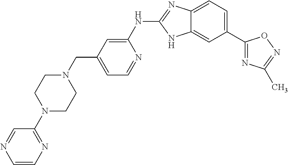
C12=CC=C(C3=NC(C)=NO3)C=C1NC(NC1=CC(CN3CCN(C4=NC=CN=C4)CC3)=CC=N1)=N2
